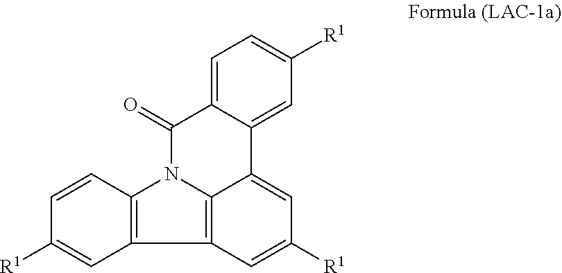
C12=C(C=CC([R1])=C1)N1C3=C2C=C([R1])C=C3C2=CC([R1])=CC=C2C1=O
